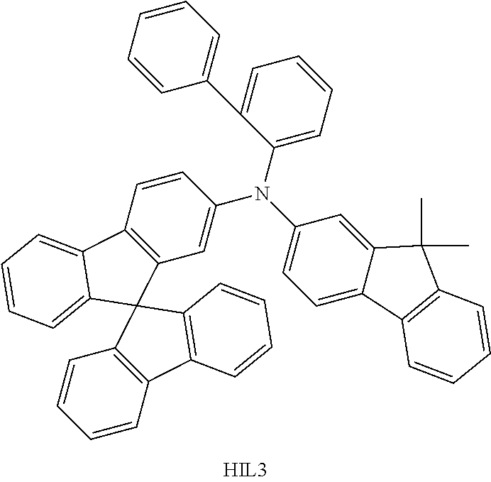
N(C1=CC2=C(C=C1)C1=CC=CC=C1C21C2=C(C3=C1C=CC=C3)C=CC=C2)(C1=CC=CC=C1C1=CC=CC=C1)C1=CC=C2C(=C1)C(C)(C)C1=C2C=CC=C1
